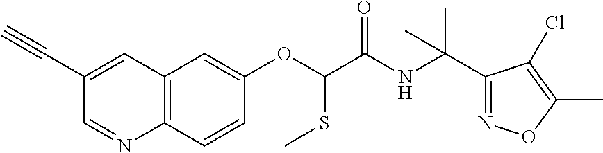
C1(C#C)=CC2=C(N=C1)C=CC(OC(SC)C(=O)NC(C1=NOC(C)=C1Cl)(C)C)=C2
